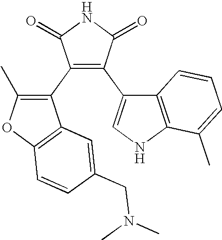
C1(C2=C(C3=CNC4=C3C=CC=C4C)C(=O)NC2=O)=C(C)OC2=C1C=C(CN(C)C)C=C2
